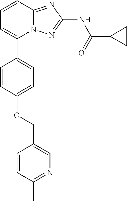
O(C1=CC=C(C2=CC=CC3=NC(NC(C4CC4)=O)=NN23)C=C1)CC1=CN=C(C)C=C1
